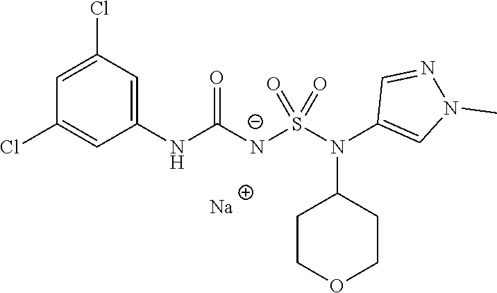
[Na].C1(Cl)=CC(Cl)=CC(NC([N-]S(N(C2=CN(C)N=C2)C2CCOCC2)(=O)=O)=O)=C1
